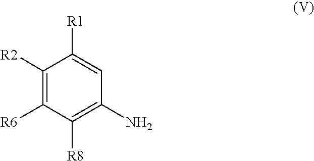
C1([R2])=C([R6])C([R8])=C(N)C=C1[R1]
